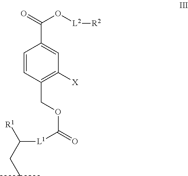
C1=CC(COC(=O)[L1]C([R1])CC(C)C)=C([X])C=C1C(O[L2][R2])=O
